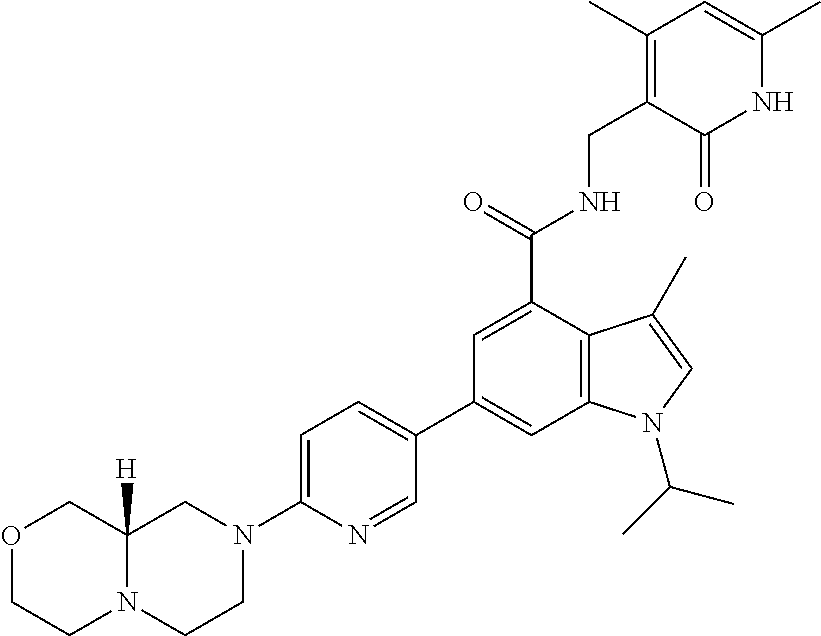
N1C(C)=CC(C)=C(CNC(C2=CC(C3=CC=C(N4CC5([H])N(CC4)CCOC5)N=C3)=CC3=C2C(C)=CN3C(C)C)=O)C1=O
